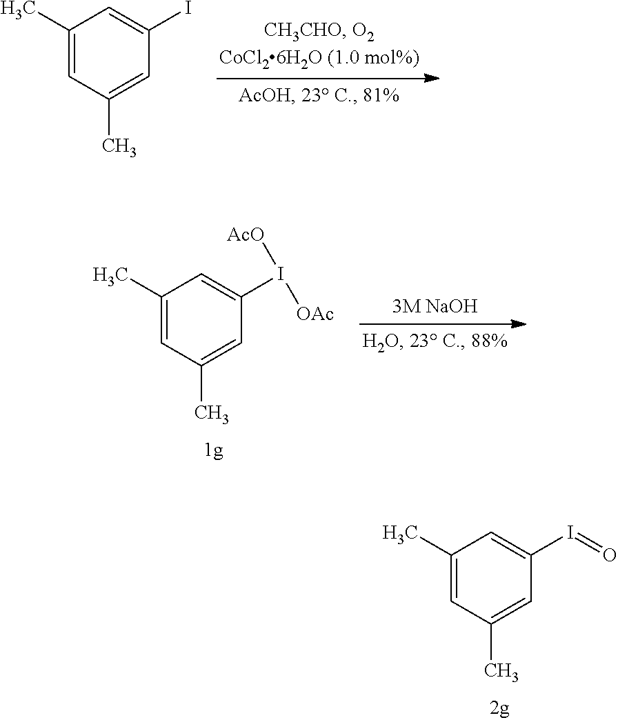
C1(C)=CC(C)=CC(I)=C1.C1(C)=CC(C)=CC(I([AcO])[OAc])=C1.C1(C)=CC(C)=CC(I=O)=C1
